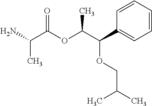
CC(C(=O)OC(C(OCC(C)C)C1=CC=CC=C1)C)N
